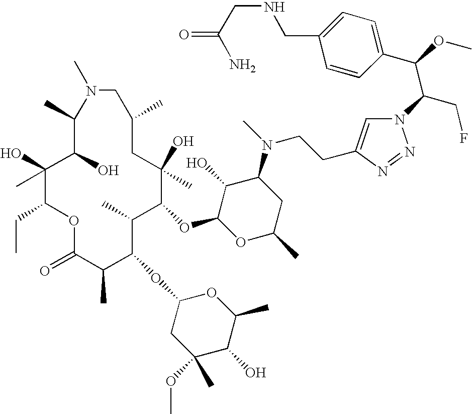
C1(C)C(O)C(C)(O)C(CC)OC(=O)C(C)C(OC2CC(C)(OC)C(O)C(C)O2)C(C)C(OC2OC(C)CC(N(CCC3=CN(C(CF)C(C4=CC=C(CNCC(N)=O)C=C4)OC)N=N3)C)C2O)C(C)(O)CC(C)CN1C
